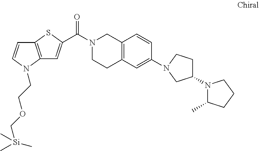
C(N1CCC2=C(C1)C=CC(N1CCC(N3C(C)CCC3)C1)=C2)(=O)C1=CC2=C(S1)C=CN2CCOC[Si](C)(C)C
